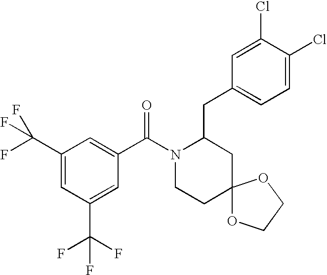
C1(CC2N(C(C3=CC(C(F)(F)F)=CC(C(F)(F)F)=C3)=O)CCC3(C2)OCCO3)=CC=C(Cl)C(Cl)=C1
